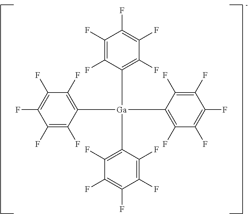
C1(F)=C(F)C([Ga](C2=C(F)C(F)=C(F)C(F)=C2F)(C2=C(F)C(F)=C(F)C(F)=C2F)C2=C(F)C(F)=C(F)C(F)=C2F)=C(F)C(F)=C1F
